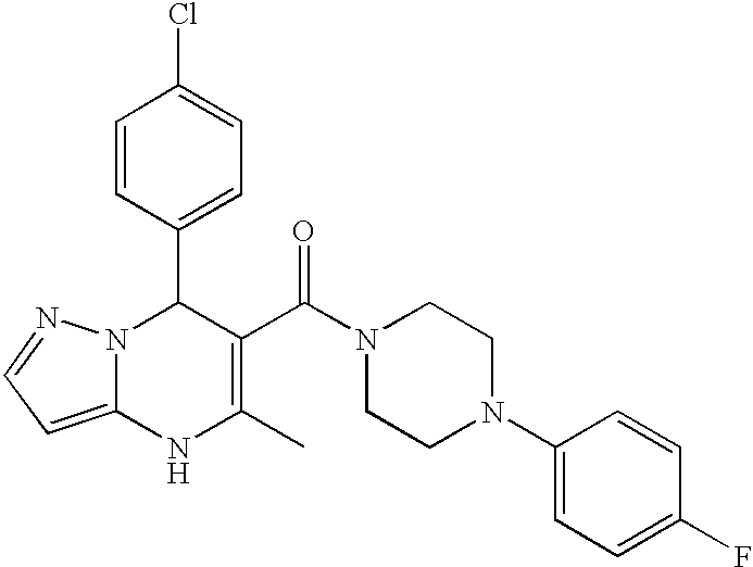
C1=CC(C2N3C(=CC=N3)NC(C)=C2C(N2CCN(C3=CC=C(F)C=C3)CC2)=O)=CC=C1Cl
